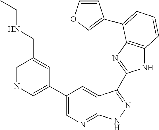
N1C2=C(N=C1C1=NNC3=NC=C(C4=CN=CC(CNCC)=C4)C=C31)C(C1=COC=C1)=CC=C2
